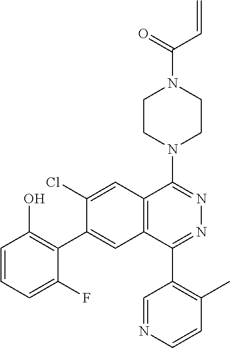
C=CC(N1CCN(C2=NN=C(C3=C(C)C=CN=C3)C3=C2C=C(Cl)C(C2=C(O)C=CC=C2F)=C3)CC1)=O
